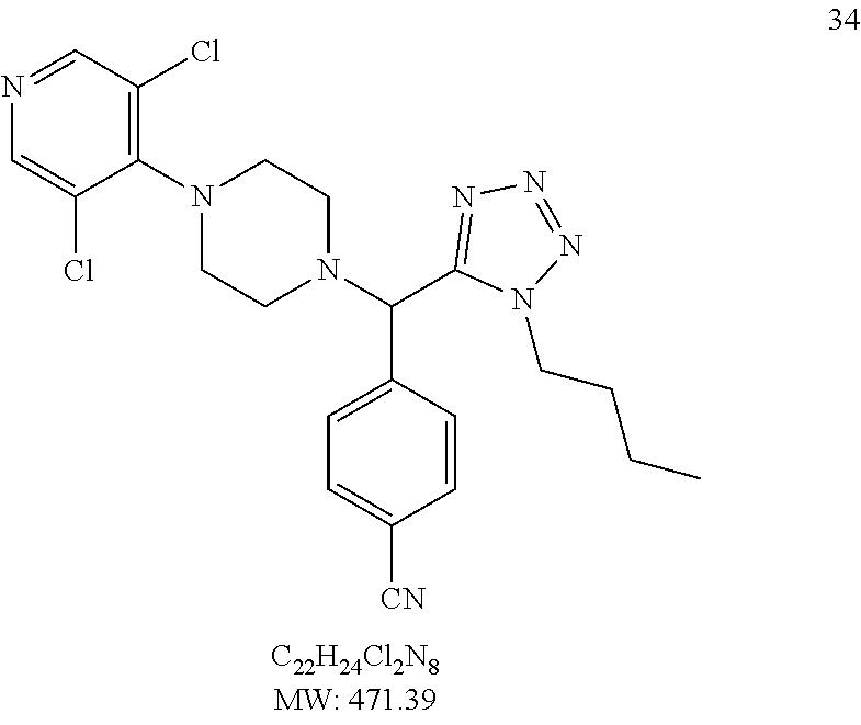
C1=C(Cl)C(N2CCN(C(C3=NN=NN3CCCC)C3=CC=C([CN])C=C3)CC2)=C(Cl)C=N1
